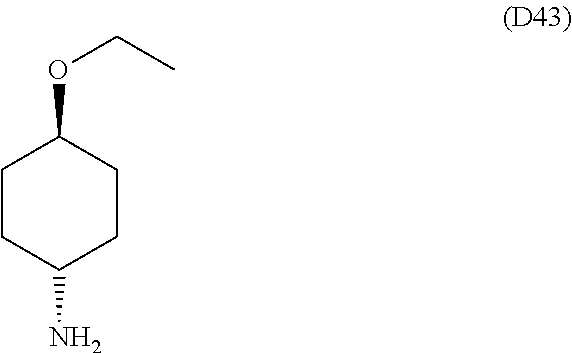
C1CC(N)CCC1OCC
